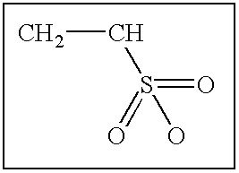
CCS(=O)(O)=O
